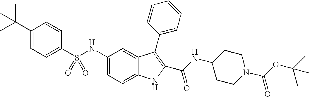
C1(C(C)(C)C)=CC=C(S(NC2=CC=C3C(=C2)C(C2=CC=CC=C2)=C(C(NC2CCN(C(OC(C)(C)C)=O)CC2)=O)N3)(=O)=O)C=C1
